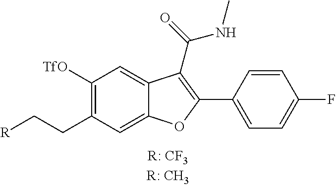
C1([TfO])=C(CC[R])C=C2C(=C1)C(C(=O)NC)=C(C1=CC=C(F)C=C1)O2
